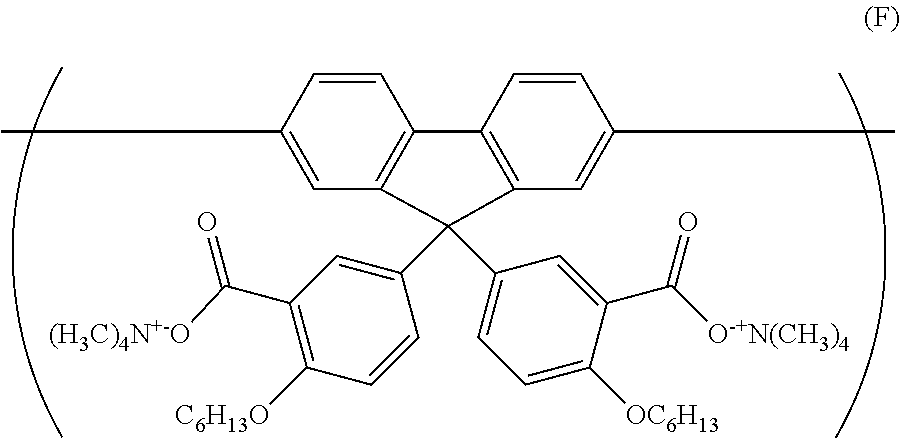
C1=CC(C)=CC2=C1C1=C(C=C(C)C=C1)C2(C1=CC(C([(H3C)4N+-O])=O)=C([C6H13O])C=C1)C1=CC=C([OC6H13])C(C([O-+N(CH3)4])=O)=C1
